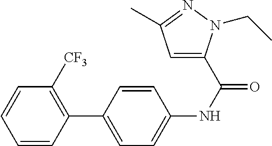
C1=CC(C2=CC=C(NC(=O)C3=CC(C)=NN3CC)C=C2)=C([CF3])C=C1
